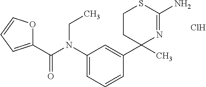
C(N(C1=CC=CC(C2(C)N=C(N)SCC2)=C1)CC)(=O)C1=CC=CO1.Cl
